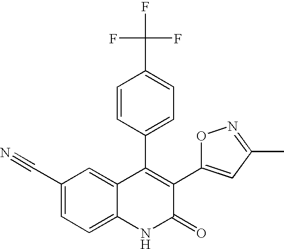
C1(C#N)=CC=C2C(=C1)C(C1=CC=C(C(F)(F)F)C=C1)=C(C1=CC(C)=NO1)C(=O)N2
